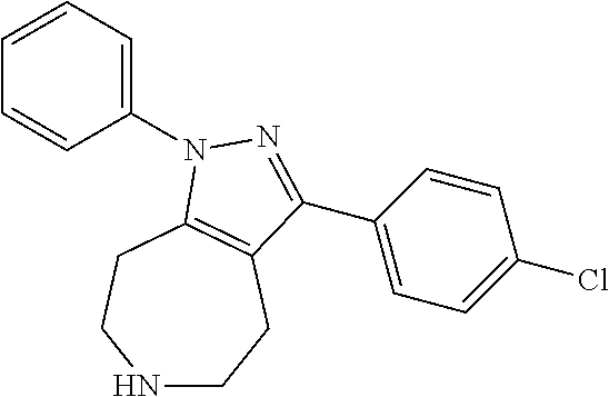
C1(N2C3=C(CCNCC3)C(C3=CC=C(Cl)C=C3)=N2)=CC=CC=C1
